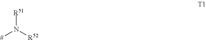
[#]N([R52])[R51]
